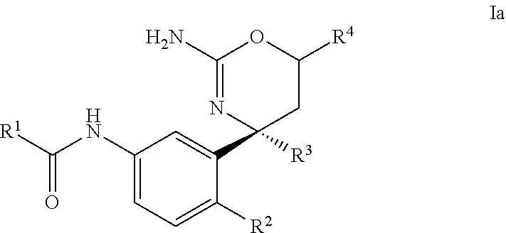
[R1]C(=O)NC1=CC=C([R2])C(C2([R3])CC([R4])OC(N)=N2)=C1
